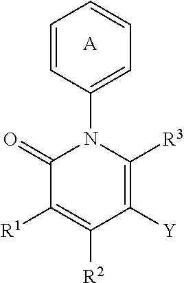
C1=CC(N2C(=O)C([R1])=C([R2])C([Y])=C2[R3])=CC=C1.[A]
